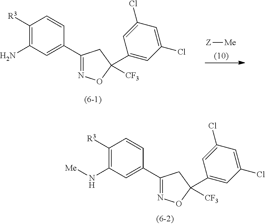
[Z][Me].C1([R3])=C(N)C=C(C2=NOC([CF3])(C3=CC(Cl)=CC(Cl)=C3)C2)C=C1.C1([R3])=C(N[Me])C=C(C2=NOC([CF3])(C3=CC(Cl)=CC(Cl)=C3)C2)C=C1
